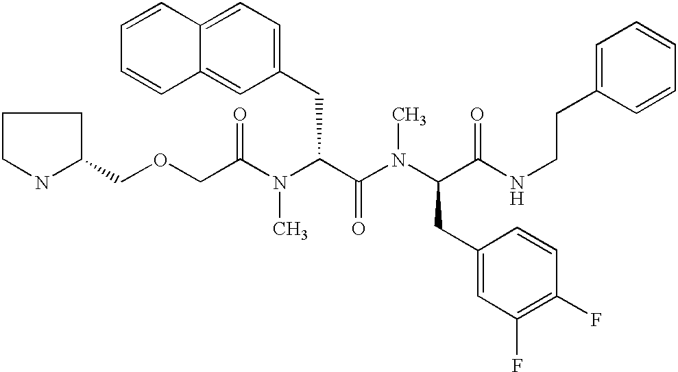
C1(COCC(N(C(C(N(C(CC2=CC(F)=C(F)C=C2)C(NCCC2=CC=CC=C2)=O)C)=O)CC2=CC=C3C(=C2)C=CC=C3)C)=O)CCCN1
